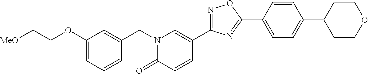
[MeO]CCOC1=CC=CC(CN2C(=O)C=CC(C3=NOC(C4=CC=C(C5CCOCC5)C=C4)=N3)=C2)=C1
